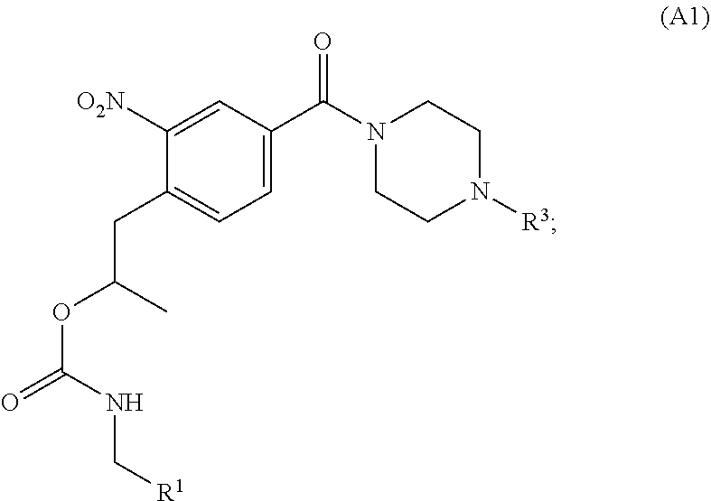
C1(CC(OC(=O)NC[R1])C)=CC=C(C(N2CCN([R3])CC2)=O)C=C1[O2N]
